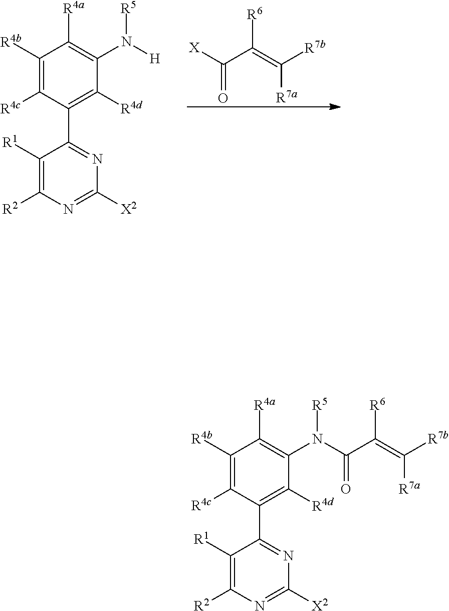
C1([R1])=C([R2])N=C([X2])N=C1C1=C([R4d])C(N([H])[R5])=C([R4a])C([R4b])=C1[R4c].C(C([R6])=C([R7a])[R7b])([X])=O.C1([R1])=C([R2])N=C([X2])N=C1C1=C([R4d])C(N(C(C(=C([R7b])[R7a])[R6])=O)[R5])=C([R4a])C([R4b])=C1[R4c]
